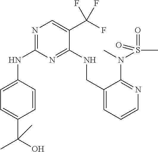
N1=C(NC2=CC=C(C(O)(C)C)C=C2)N=C(NCC2=CC=CN=C2N(C)S(C)(=O)=O)C(C(F)(F)F)=C1
